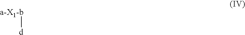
[d][a-X1-b]
